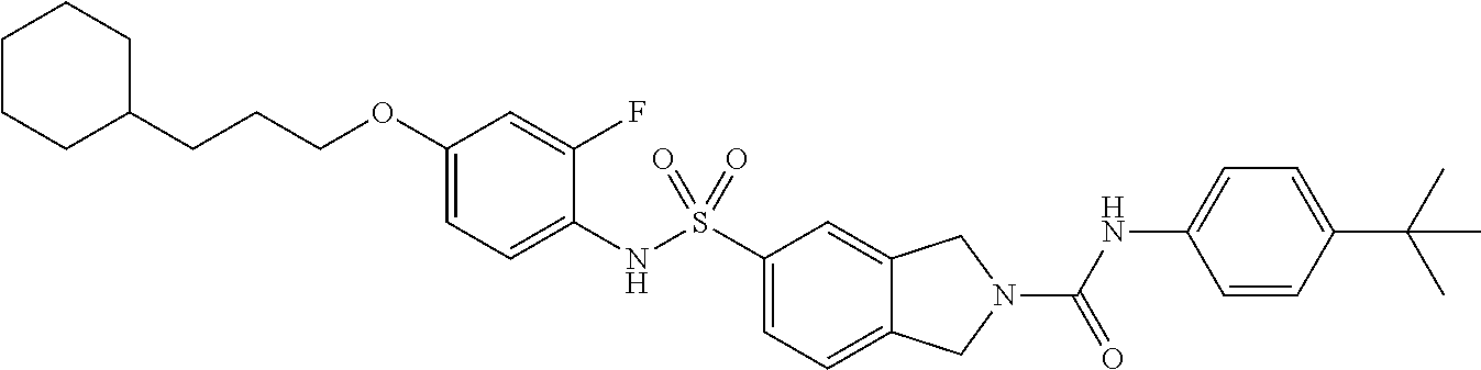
C1(OCCCC2CCCCC2)=CC=C(NS(C2=CC=C3C(=C2)CN(C(NC2=CC=C(C(C)(C)C)C=C2)=O)C3)(=O)=O)C(F)=C1
